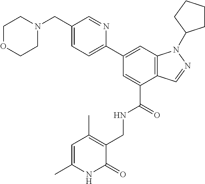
C1(C2=CC=C(CN3CCOCC3)C=N2)=CC2=C(C(C(=O)NCC3=C(C)C=C(C)NC3=O)=C1)C=NN2C1CCCC1
